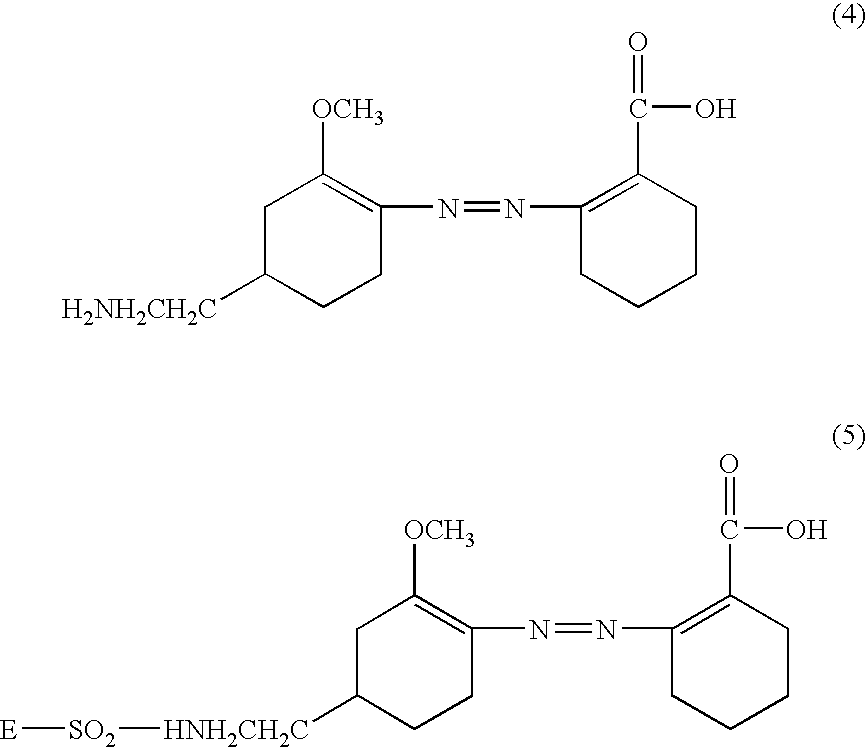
C1C([H2NH2CH2C])CCC(N=NC2=C(C(O)=O)CCCC2)=C1[OCH3].C1C([HNH2CH2C][SO2][E])CCC(N=NC2=C(C(O)=O)CCCC2)=C1[OCH3]
